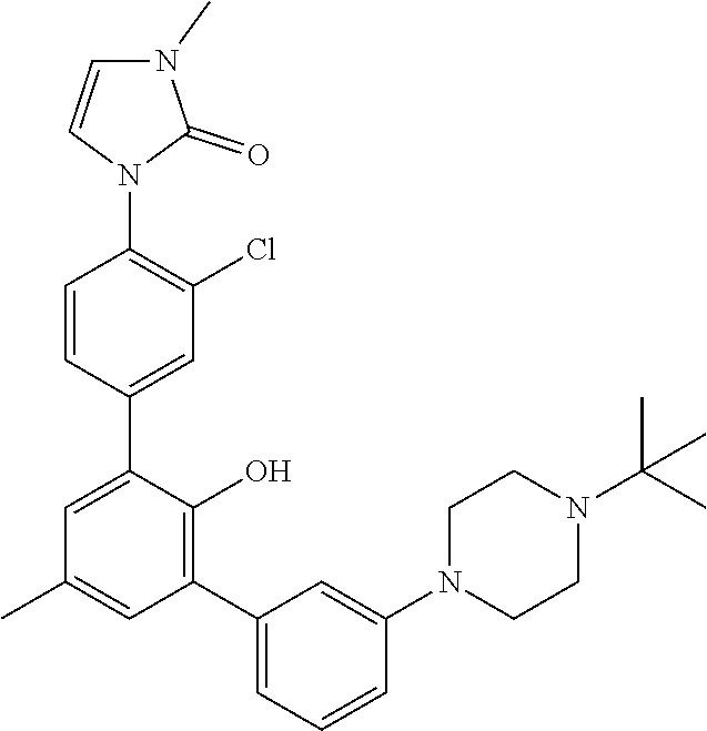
C1(C)=CC(C2=CC=CC(N3CCN(C(C)(C)C)CC3)=C2)=C(O)C(C2=CC(Cl)=C(N3C(=O)N(C)C=C3)C=C2)=C1
